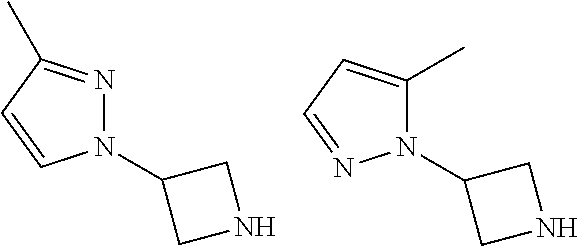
N1CC(N2N=C(C)C=C2)C1.N1CC(N2C(C)=CC=N2)C1
